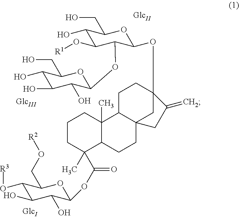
C1CC(C)(C(OC2C(O)C(O)C(O[R3])C(CO[R2])O2)=O)C2C(C)(C1)C1C3(CC2)CC(OC2C(OC4C(O)C(O)C(O)C(CO)O4)C(O[R1])C(O)C(CO)O2)(CC1)C(=C)C3
